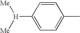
C1=C([H]([Me])[Me])C=CC(C)=C1
